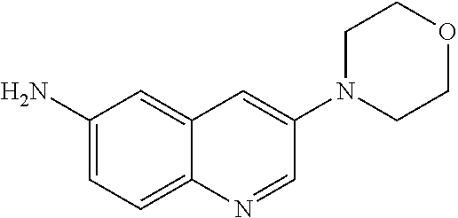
NC1=CC=C2C(=C1)C=C(N1CCOCC1)C=N2
